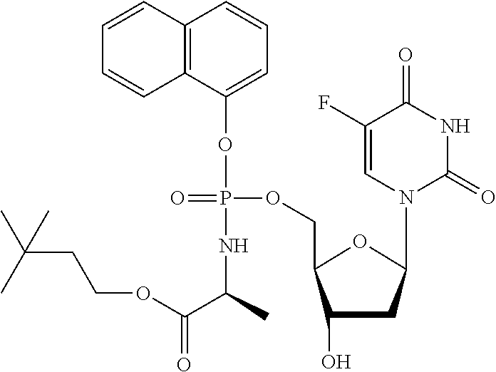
C1(O)CC(N2C(=O)NC(=O)C(F)=C2)OC1COP(OC1=CC=CC2=C1C=CC=C2)(=O)NC(C(OCCC(C)(C)C)=O)C
